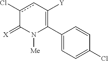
C1(C2=C([Y])cc(Cl)C(=[X])N2[Me])=CC=C(Cl)C=C1
